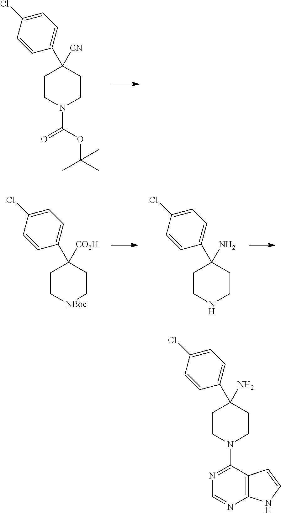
C1CN(C(=O)OC(C)(C)C)CCC1([CN])C1=CC=C(Cl)C=C1.C1C[NBoc]CCC1([CO2H])C1=CC=C(Cl)C=C1.C1CNCCC1(N)C1=CC=C(Cl)C=C1.C1CN(C2=NC=NC3=C2C=CN3)CCC1(N)C1=CC=C(Cl)C=C1
